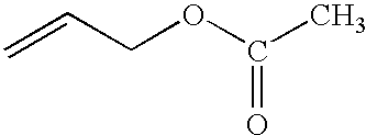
O(C(=O)C)CC=C
